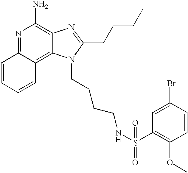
N1=C2C(=C3C(=C1N)N=C(CCCC)N3CCCCNS(C1=C(OC)C=CC(Br)=C1)(=O)=O)C=CC=C2
